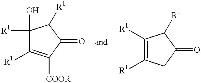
C1([R1])(O)C([R1])=C([COOR])C(=O)C1[R1].C1([R1])=C([R1])CC(=O)C1[R1]
